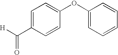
C1=C(C([H])=O)C=CC(OC2=CC=CC=C2)=C1
